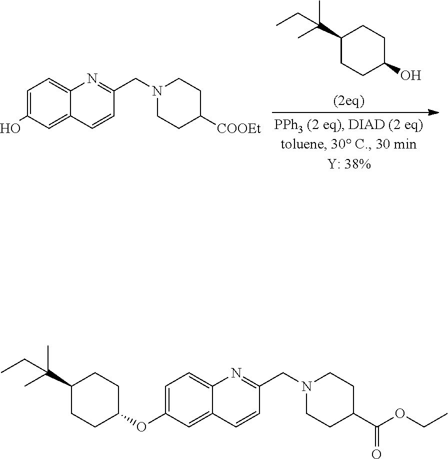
C12=CC(O)=CC=C1N=C(CN1CCC([COOEt])CC1)C=C2.OC1CCC(C(C)(CC)C)CC1.C12=CC(OC3CCC(C(C)(CC)C)CC3)=CC=C1N=C(CN1CCC(C(OCC)=O)CC1)C=C2
